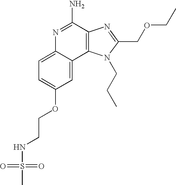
C1=C2C(=CC(OCCNS(C)(=O)=O)=C1)C1=C(C(N)=N2)N=C(COCC)N1CCC
